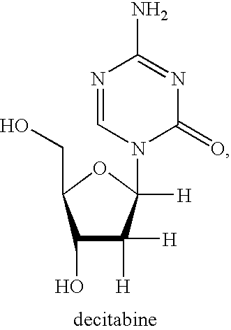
C1(O)C([H])([H])C([H])(N2C(=O)N=C(N)N=C2)OC1CO
